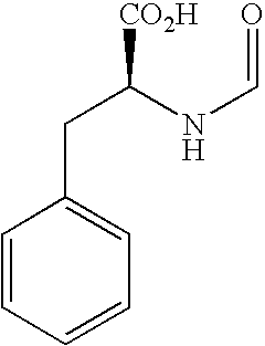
C1=CC=CC=C1CC(NC=O)[CO2H]
